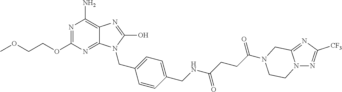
N1=C(OCCOC)N=C2C(=C1N)N=C(O)N2CC1=CC=C(CNC(CCC(N2CC3=NC([CF3])=NN3CC2)=O)=O)C=C1
